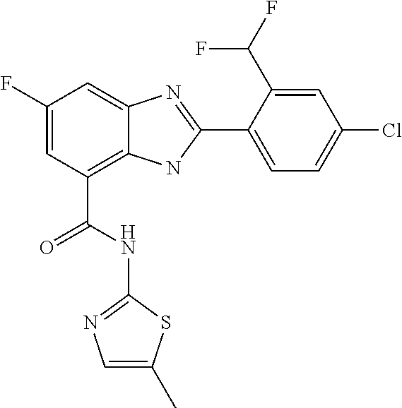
C1(F)=CC(C(=O)NC2=NC=C(C)S2)=C2C(=C1)N=C(C1=CC=C(Cl)C=C1C(F)F)N2
